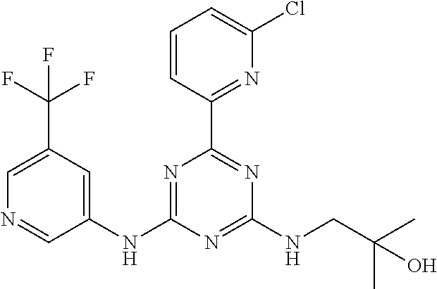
N1=C(NC2=CC(C(F)(F)F)=CN=C2)N=C(NCC(C)(C)O)N=C1C1=NC(Cl)=CC=C1
